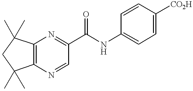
C12=C(N=CC(C(=O)NC3=CC=C([CO2H])C=C3)=N1)C(C)(C)CC2(C)C
